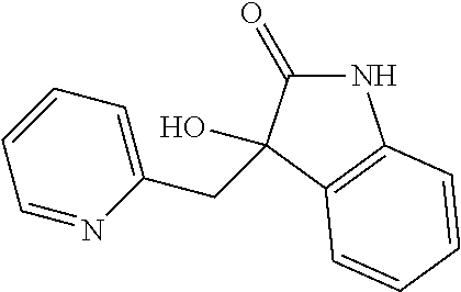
N1C(=O)C(O)(CC2=CC=CC=N2)C2=C1C=CC=C2
